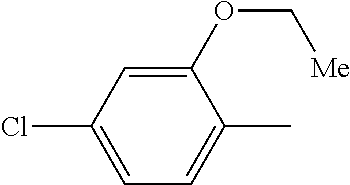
C1(OC[Me])=CC(Cl)=CC=C1C
